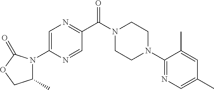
C1=C(N2C(C)COC2=O)N=CC(C(N2CCN(C3=NC=C(C)C=C3C)CC2)=O)=N1
